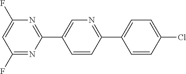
C1=CC(Cl)=CC=C1C1=NC=C(C2=NC(F)=CC(F)=N2)C=C1
